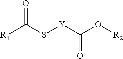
[R1]C(S[Y]C(O[R2])=O)=O
